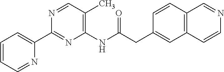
C1(NC(CC2=CC3=C(C=C2)C=NC=C3)=O)=C(C)C=NC(C2=CC=CC=N2)=N1
